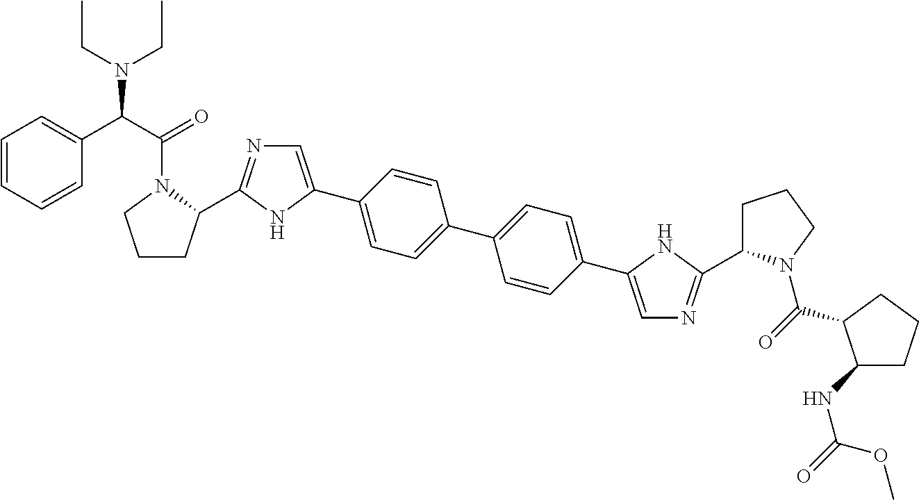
C1CC(C2=NC=C(C3=CC=C(C4=CC=C(C5=CN=C(C6CCCN6C(=O)C6C(NC(=O)OC)CCC6)N5)C=C4)C=C3)N2)N(C(C(N(CC)CC)C2=CC=CC=C2)=O)C1
